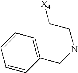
[X4]CCNCC1=CC=CC=C1
